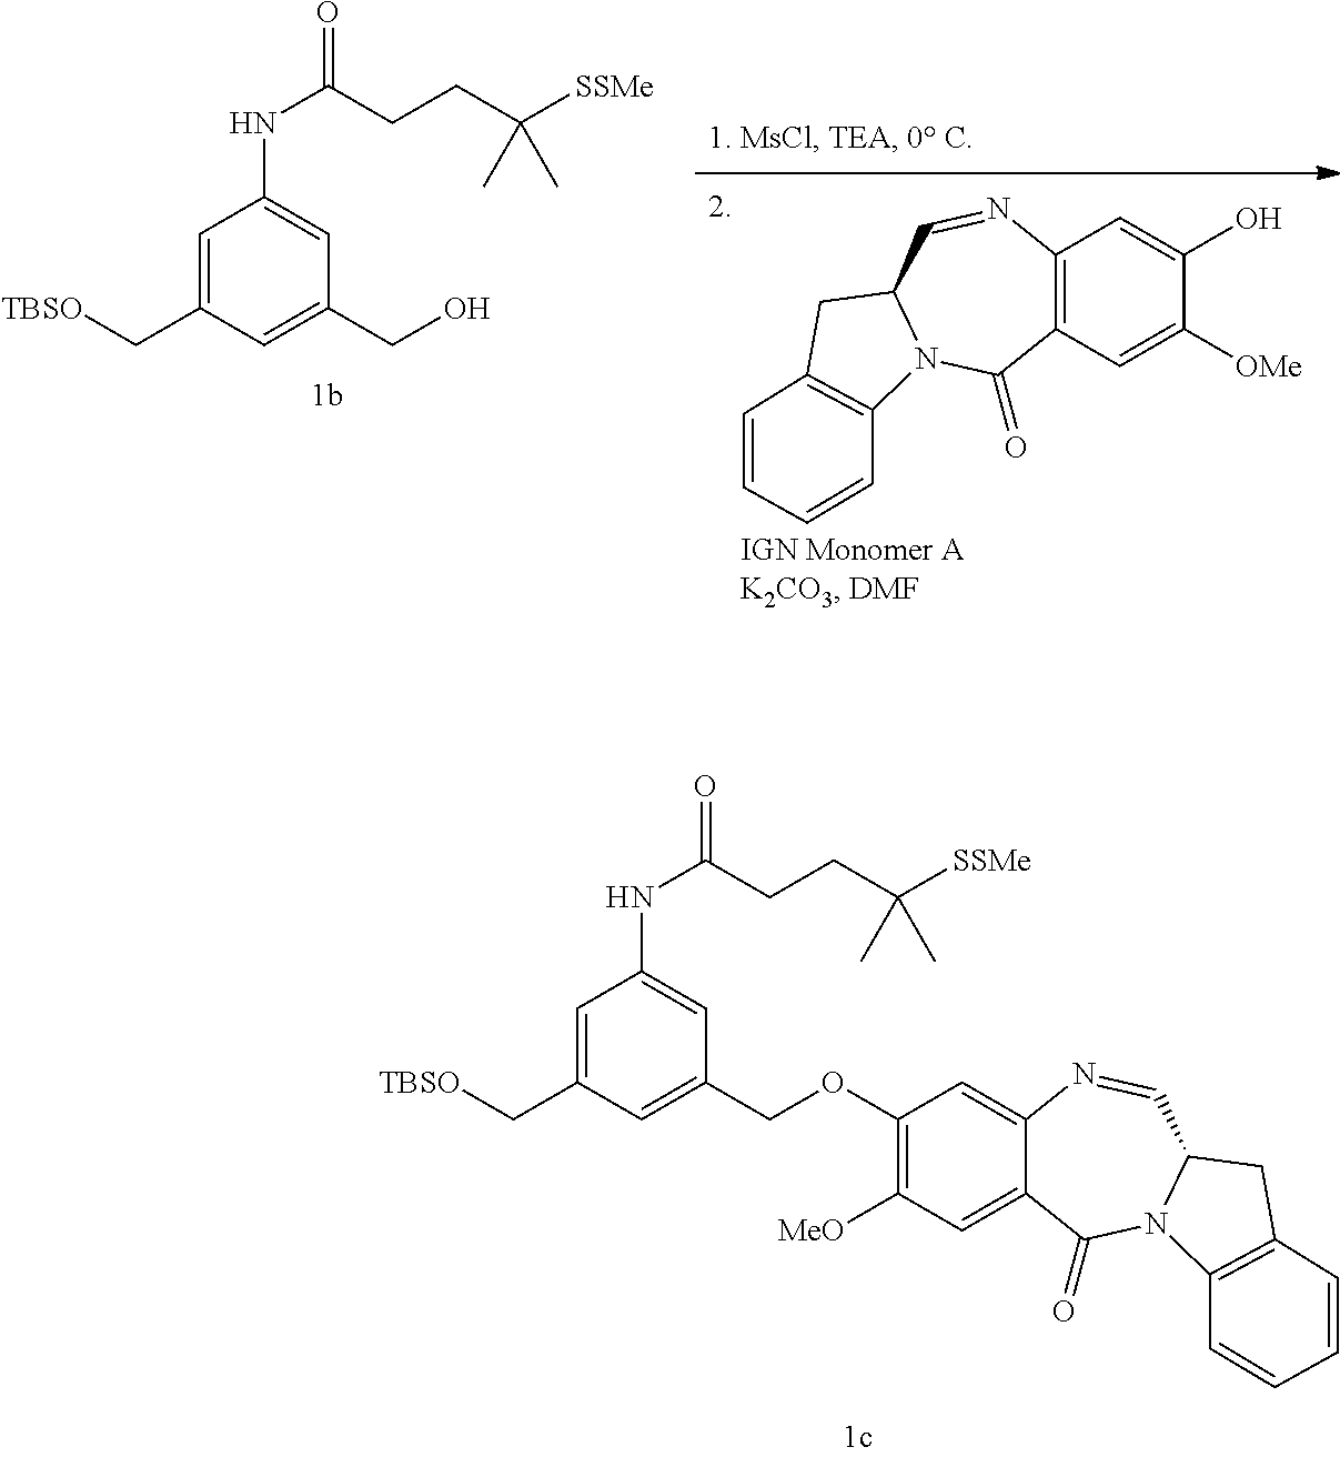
C12=C(C=C([OMe])C(O)=C1)C(=O)N1C(C=N2)CC2=C1C=CC=C2.C1=C(C[TBSO])C=C(CO)C=C1NC(=O)CCC([SSMe])(C)C.[TBSO]CC1=CC(NC(=O)CCC([SSMe])(C)C)=CC(COC2=C([MeO])C=C3C(=C2)N=CC2N(C3=O)C3=C(C2)C=CC=C3)=C1
